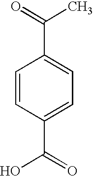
C1=CC(C(O)=O)=CC=C1C(=O)C
